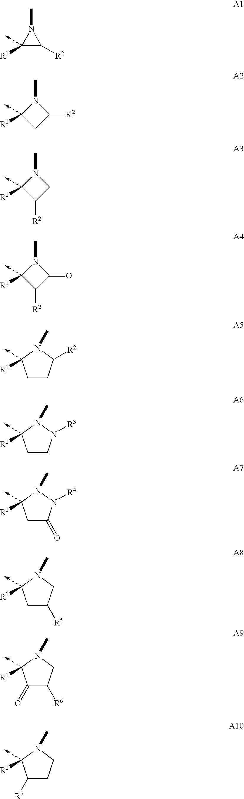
C1([R2])N(C)C1[R1].C1([R2])N(C)C([R1])C1.C1N(C)C([R1])C1[R2].C1(=O)N(C)C([R1])C1[R2].C1CC([R2])N(C)C1[R1].C1CN([R3])N(C)C1[R1].C1C(=O)N([R4])N(C)C1[R1].C1C([R5])CN(C)C1[R1].C1(=O)C([R6])CN(C)C1[R1].C1([R7])CCN(C)C1[R1]
